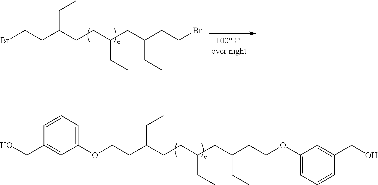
BrCCC(CCC(CC(CCBr)CC)CC)CC.O(CCC(CCC(CC(CCOC1=CC=CC(CO)=C1)CC)CC)CC)C1=CC=CC(CO)=C1
